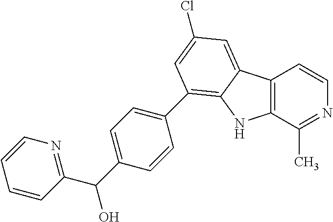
C12=C(C(C)=NC=C1)NC1=C(C3=CC=C(C(C4=NC=CC=C4)O)C=C3)C=C(Cl)C=C21
